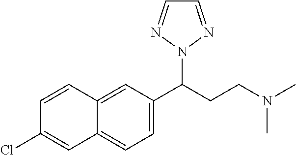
C1=C2C(=CC=C1C(CCN(C)C)N1N=CC=N1)C=C(Cl)C=C2
